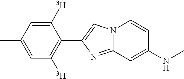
C1(C2=CN3C(=N2)C=C(NC)C=C3)=C([T])C=C(C)C=C1[T]
